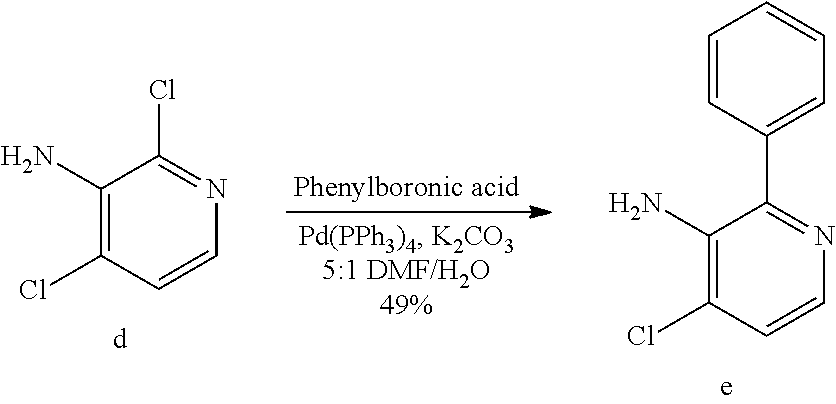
C1(N)=C(Cl)C=CN=C1Cl.C1(N)=C(Cl)C=CN=C1C1=CC=CC=C1
